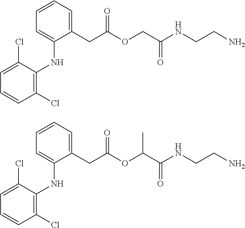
C1=C(NC2=C(Cl)C=CC=C2Cl)C(CC(=O)OC(C(NCCN)=O)C)=CC=C1.C1=CC=C(CC(=O)OCC(NCCN)=O)C(NC2=C(Cl)C=CC=C2Cl)=C1
